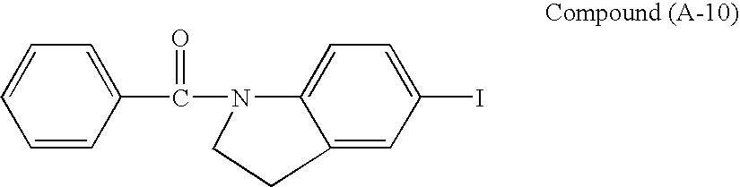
C1=CC=CC(C(N2C3=CC=C(I)C=C3CC2)=O)=C1
